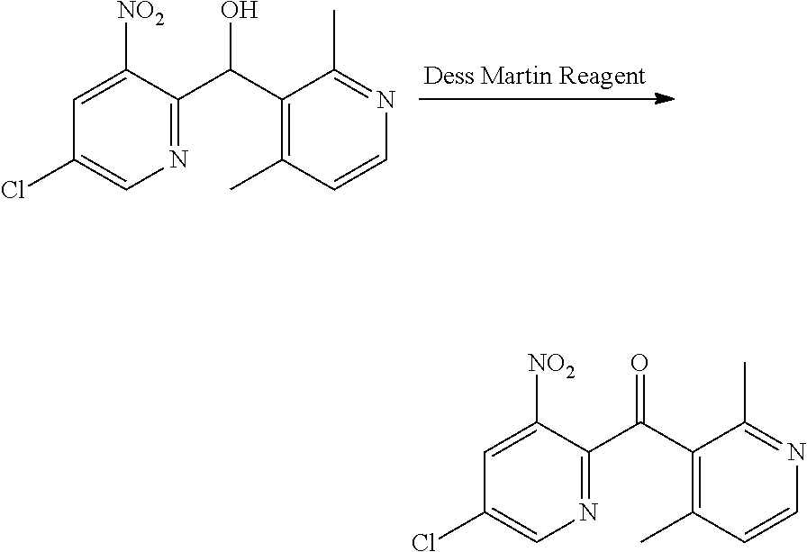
[NO2]C1=CC(Cl)=CN=C1C(C1=C(C)C=CN=C1C)O.[NO2]C1=CC(Cl)=CN=C1C(C1=C(C)C=CN=C1C)=O
